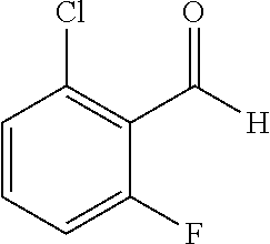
C1=CC=C(F)C(C(=O)[H])=C1Cl
